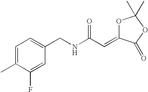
C1=C(C)C(F)=CC(CNC(C=C2OC(C)(C)OC2=O)=O)=C1
